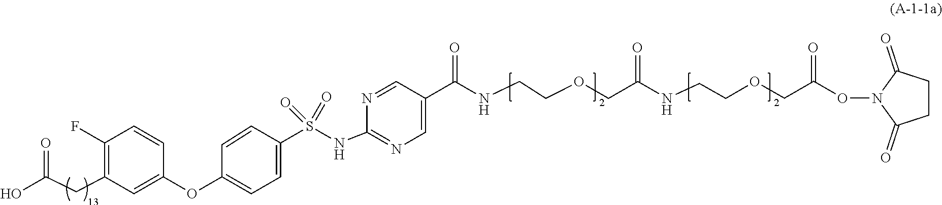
C1=C(OC2=CC(CC(=O)O)=C(F)C=C2)C=CC(S(NC2=NC=C(C(NCCOCC(NCCOCC(ON3C(=O)CCC3=O)=O)=O)=O)C=N2)(=O)=O)=C1
